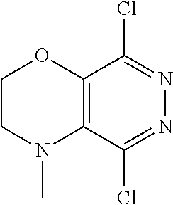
C1CN(C)C2=C(O1)C(Cl)=NN=C2Cl
